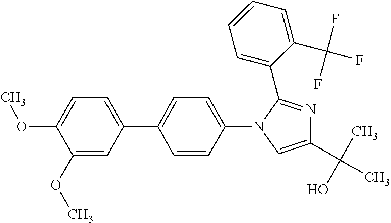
C1(OC)=CC(C2=CC=C(N3C(C4=CC=CC=C4C(F)(F)F)=NC(C(C)(O)C)=C3)C=C2)=CC=C1OC
